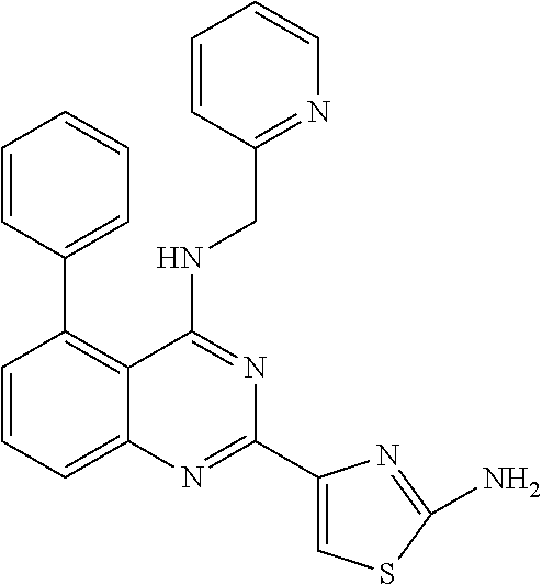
C1=CC=C2C(=C1C1=CC=CC=C1)C(NCC1=NC=CC=C1)=NC(C1=CSC(N)=N1)=N2
